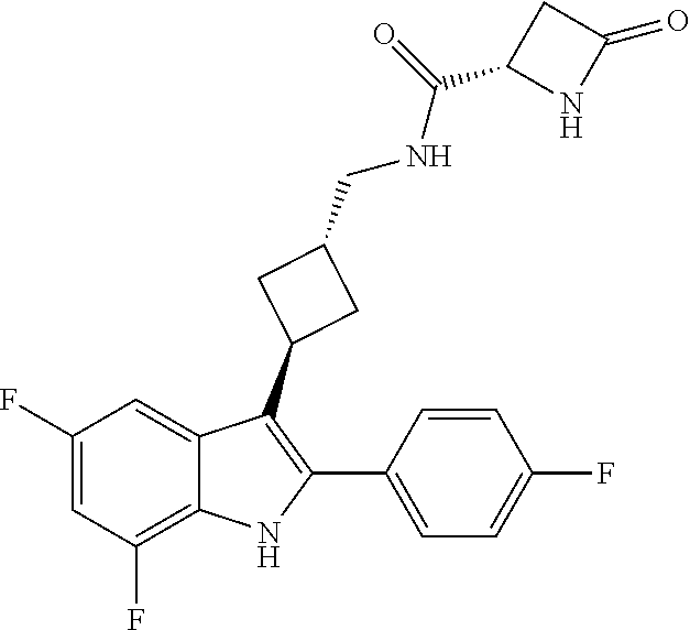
C1=CC(F)=CC=C1C1=C(C2CC(CNC(=O)C3NC(=O)C3)C2)C2=CC(F)=CC(F)=C2N1
